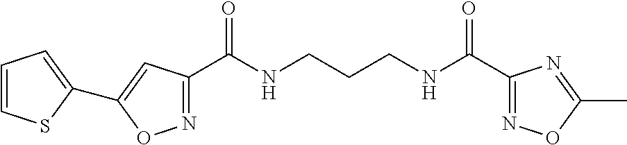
C1(C(NCCCNC(C2=NOC(C)=N2)=O)=O)=NOC(C2=CC=CS2)=C1
